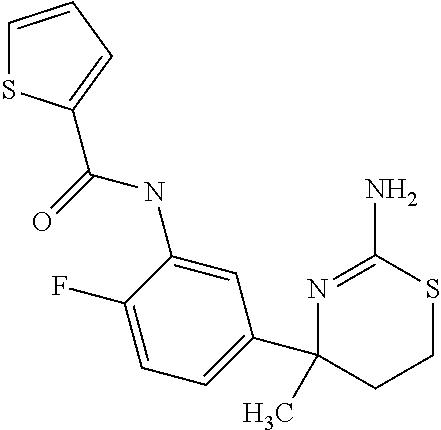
C1=CC=C(C(=O)NC2=CC(C3(C)CCSC(N)=N3)=CC=C2F)S1
